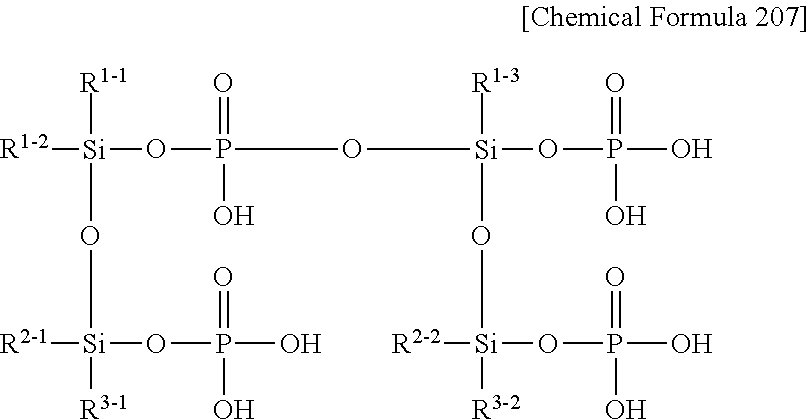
[R1-2][Si]([R1-1])(OP(=O)(O[Si](OP(=O)(O)O)([R1-3])O[Si]([R2-2])([R3-2])OP(=O)(O)O)O)O[Si]([R2-1])([R3-1])OP(=O)(O)O
